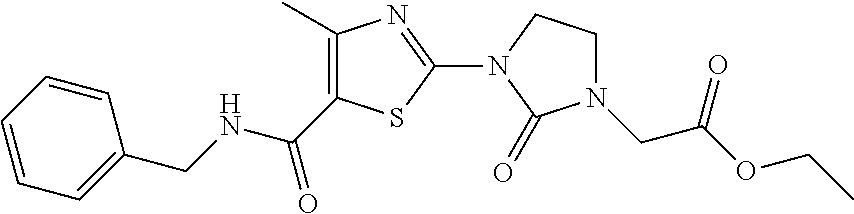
C1(C)=C(C(NCC2=CC=CC=C2)=O)SC(N2CCN(CC(OCC)=O)C2=O)=N1
